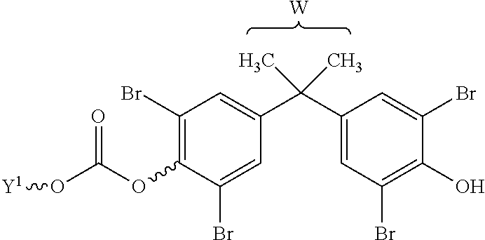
C1(Br)=C(OC(O[Y1])=O)C(Br)=CC(C(C2=CC(Br)=C(O)C(Br)=C2)(C)C)=C1.[W]
